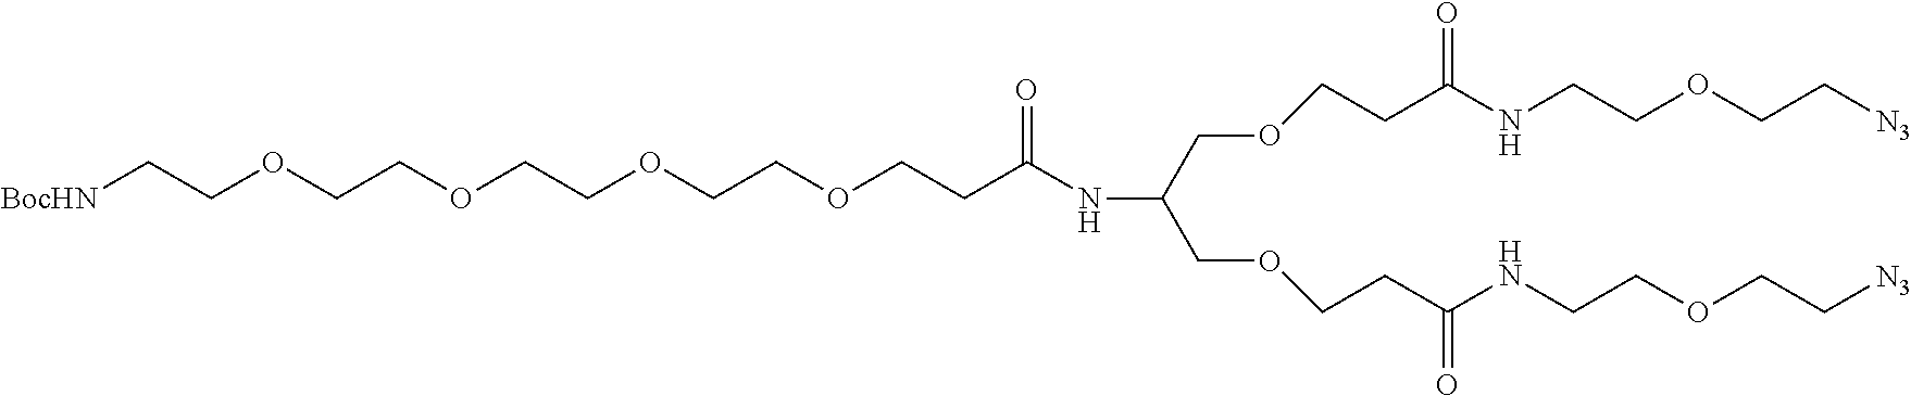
[BocHN]CCOCCOCCOCCOCCC(NC(COCCC(NCCOCC[N3])=O)COCCC(NCCOCC[N3])=O)=O
